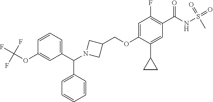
C1(F)=C(C(NS(C)(=O)=O)=O)C=C(C2CC2)C(OCC2CN(C(C3=CC=CC(OC(F)(F)F)=C3)C3=CC=CC=C3)C2)=C1
